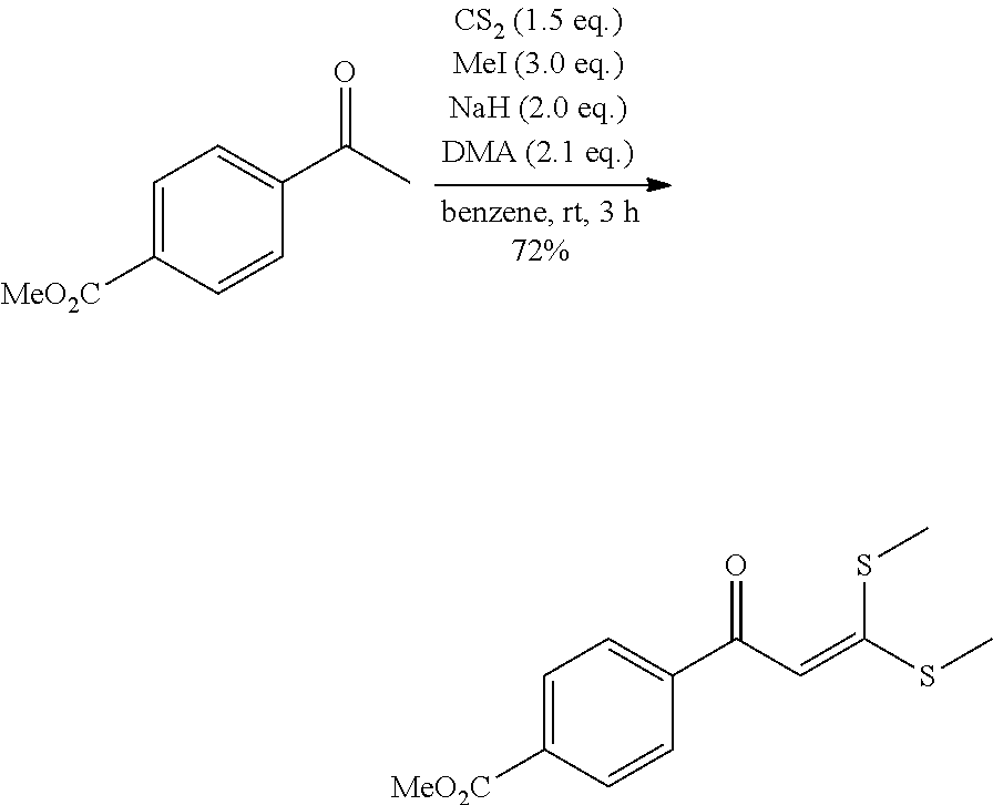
C1=C([MeO2C])C=CC(C(C)=O)=C1.C1=C([MeO2C])C=CC(C(C=C(SC)SC)=O)=C1
